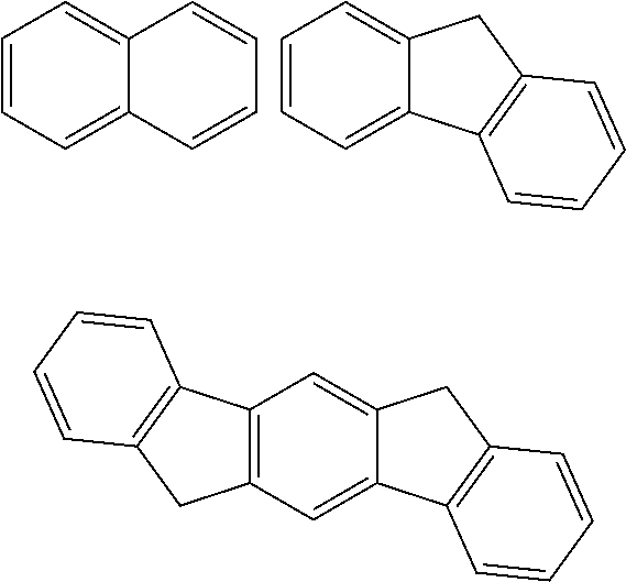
C1=CC=C2C(=C1)C=CC=C2.C1=CC=C2C(=C1)CC1=C2C=CC=C1.C12=C(C=C3C(=C1)CC1=C3C=CC=C1)CC1=C2C=CC=C1
